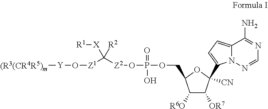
C12=CC=C(C3([CN])C([OR7])C([R6O])C(COP(=O)(O[Z2]C([Z1]O[Y][(R3(CR4R5)m])([R2])[X][R1])O)O3)N1N=CN=C2N
